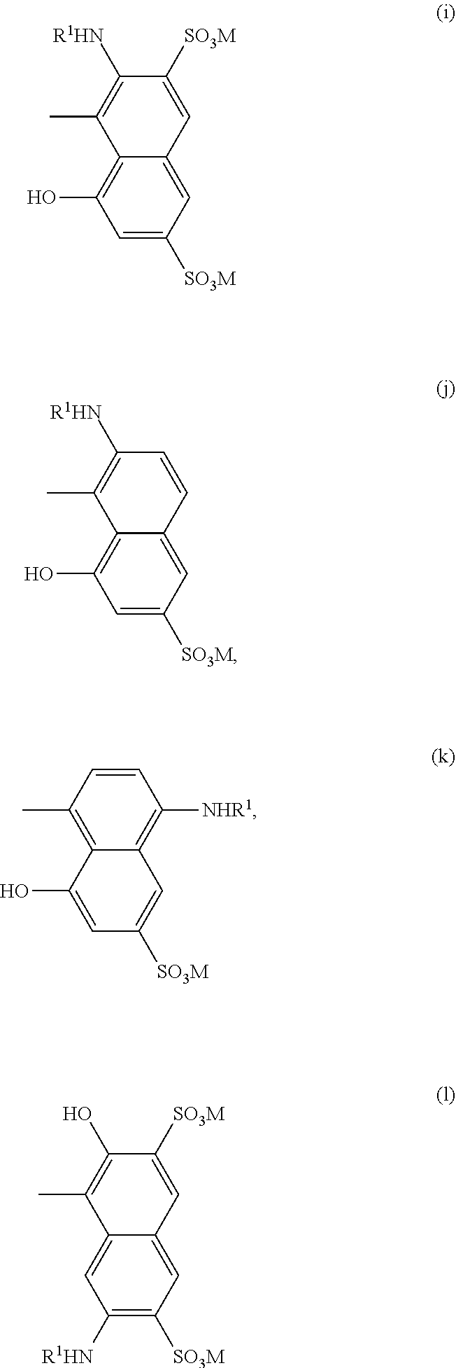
C1=C([SO3M])C=C2C(=C1O)C(C)=C([R1HN])C([SO3M])=C2.C1=C([SO3M])C=C2C(=C1O)C(C)=C([R1HN])C=C2.C1=C(O)C2=C(C)C=CC([NHR1])=C2C=C1[SO3M].C1([R1HN])=C([SO3M])C=C2C(=C1)C(C)=C(O)C([SO3M])=C2
